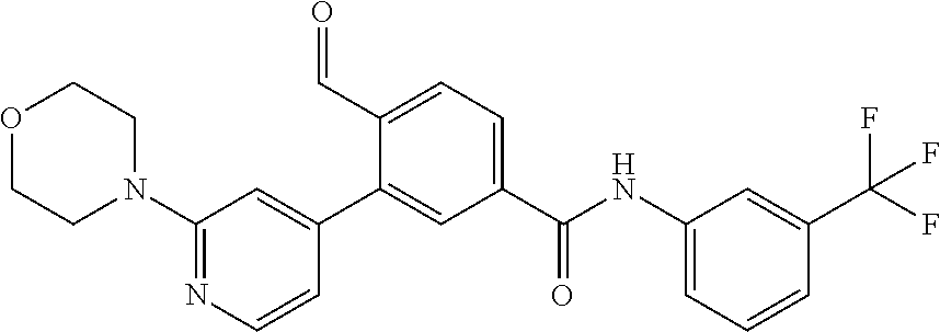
O1CCN(C2=NC=CC(C3=CC(C(NC4=CC=CC(C(F)(F)F)=C4)=O)=CC=C3C=O)=C2)CC1
